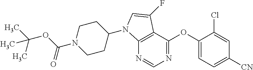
N1=CN=C(OC2=CC=C([CN])C=C2Cl)C2=C1N(C1CCN(C(OC(C)(C)C)=O)CC1)C=C2F
